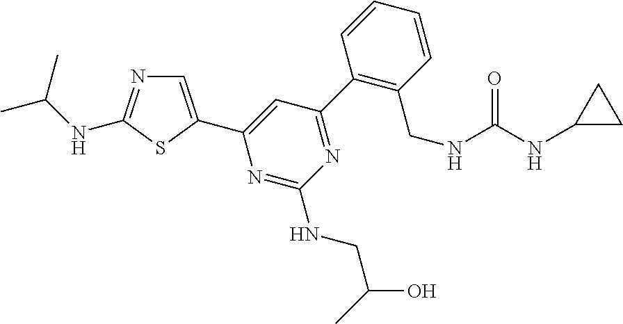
C1(C2=NC(NCC(C)O)=NC(C3=CN=C(NC(C)C)S3)=C2)=C(CNC(=O)NC2CC2)C=CC=C1
